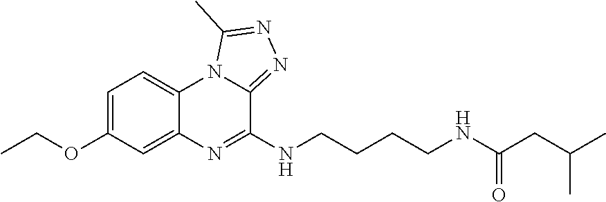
C1=C(OCC)C=C2C(=C1)N1C(=NN=C1C)C(NCCCCNC(=O)CC(C)C)=N2
